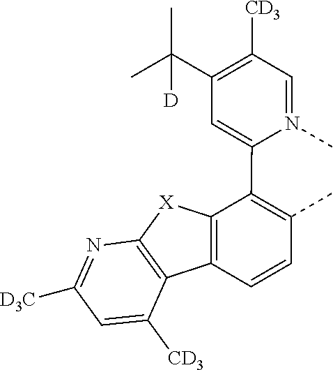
C1=N(C)C(C2=C(C)C=CC3=C2[X]C2=C3C([CD3])=CC([D3C])=N2)=CC(C(C)(C)[D])=C1[CD3]
